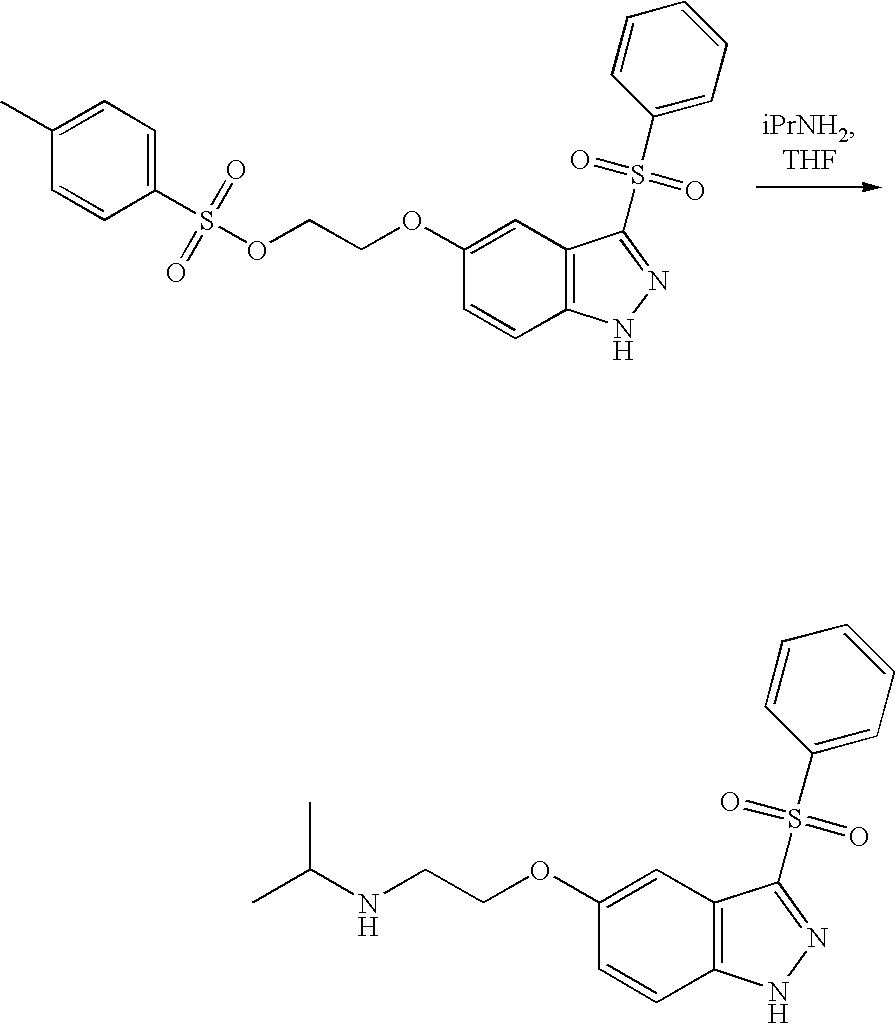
C1(C)=CC=C(S(=O)(=O)OCCOC2=CC3=C(C=C2)NN=C3S(=O)(=O)C2=CC=CC=C2)C=C1.C1=CC2=C(C=C1OCCNC(C)C)C(S(=O)(=O)C1=CC=CC=C1)=NN2
